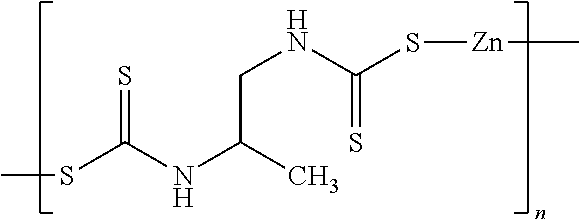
CSC(NC(CNC(=S)S[Zn]C)C)=S
